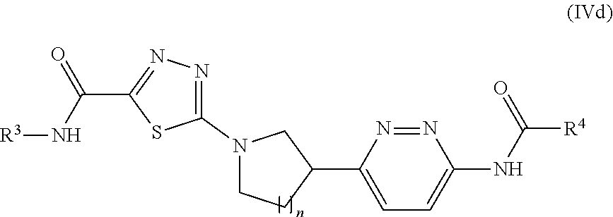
C1(C2=CC=C(NC([R4])=O)N=N2)CN(C2=NN=C(C(N[R3])=O)S2)CC1
